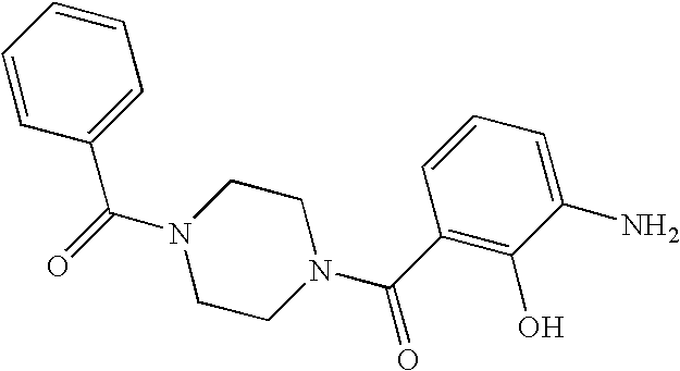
C1CN(C(C2=C(O)C(N)=CC=C2)=O)CCN1C(=O)C1=CC=CC=C1
